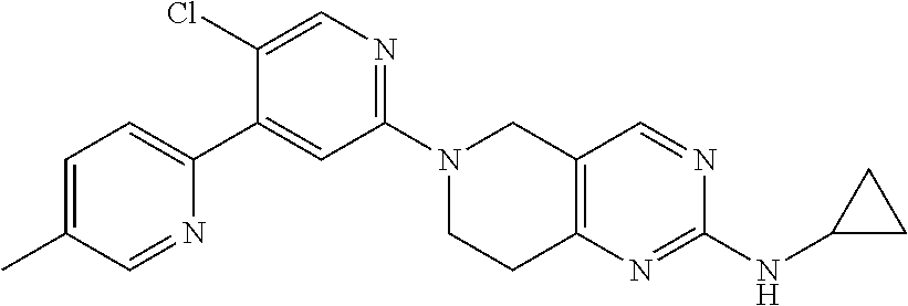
N1(C2=NC=C(Cl)C(C3=CC=C(C)C=N3)=C2)CCC2=C(C1)C=NC(NC1CC1)=N2
